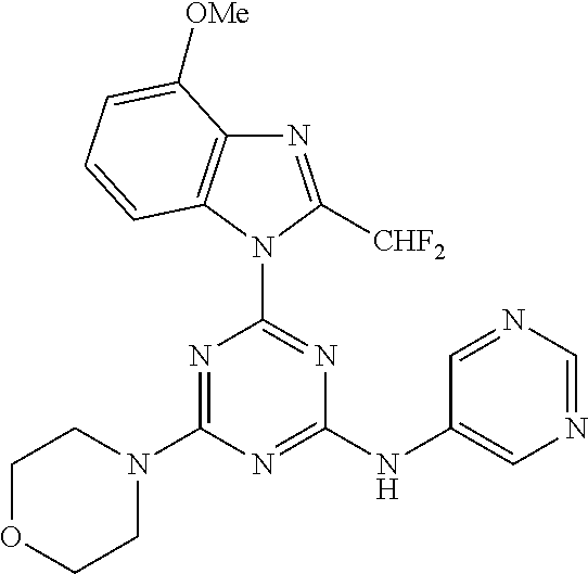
N1=C(N2CCOCC2)N=C(NC2=CN=CN=C2)N=C1N1C([CHF2])=NC2=C1C=CC=C2[OMe]
